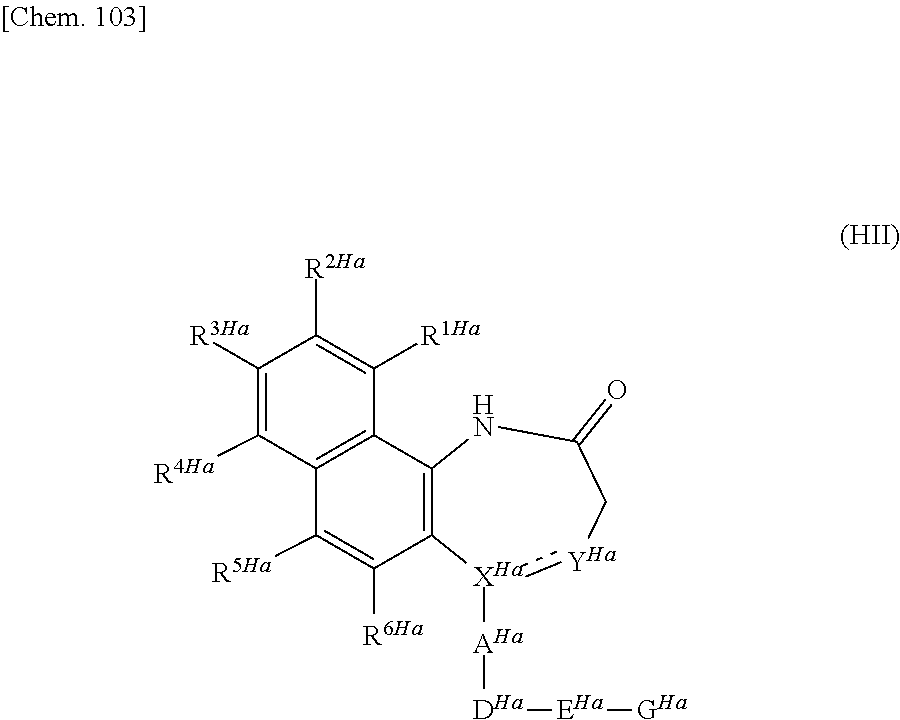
C1([R3Ha])=C([R4Ha])C2=C(C([R1Ha])=C1[R2Ha])C1=C(C([R6Ha])=C2[R5Ha])[XHa]([AHa][DHa][EHa][GHa]):[YHa]CC(=O)N1
